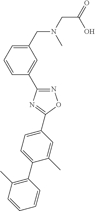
N1=C(C2=CC(CN(CC(=O)O)C)=CC=C2)N=C(C2=CC=C(C3=C(C)C=CC=C3)C(C)=C2)O1
